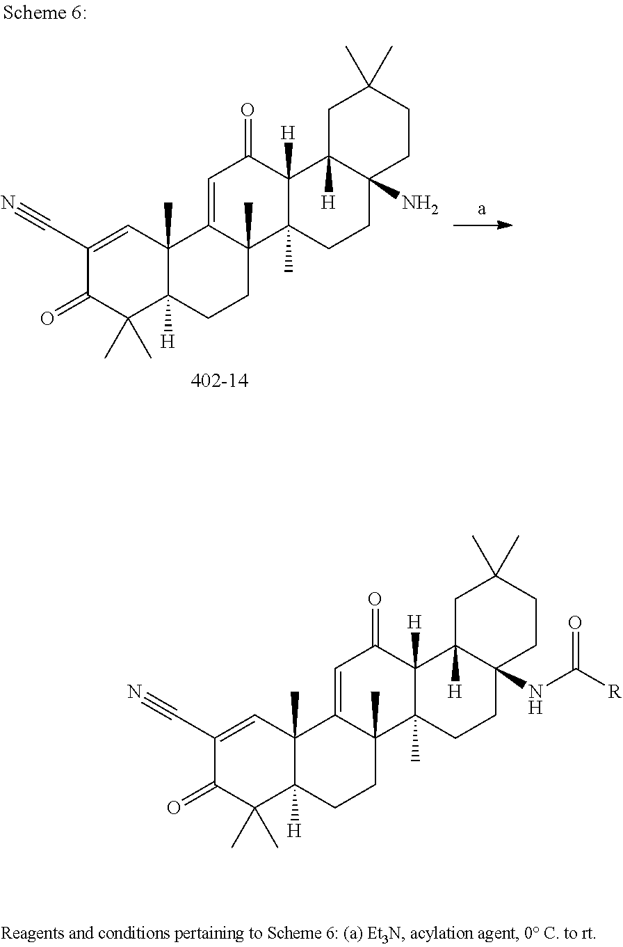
C1(C#N)=CC2(C)C([H])(C(C)(C)C1=O)CCC1(C)C2=CC(=O)C2([H])C1(C)CCC1(NC(=O)[R])C2([H])CC(C)(C)CC1.C1(C#N)=CC2(C)C([H])(C(C)(C)C1=O)CCC1(C)C2=CC(=O)C2([H])C1(C)CCC1(N)C2([H])CC(C)(C)CC1
